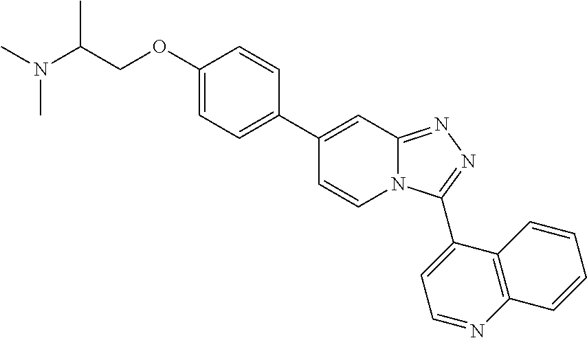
C1(C2=CC=C(OCC(N(C)C)C)C=C2)=CC2=NN=C(C3=CC=NC4=C3C=CC=C4)N2C=C1
